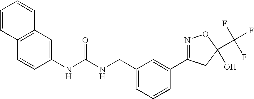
N(C(NCC1=CC=CC(C2=NOC(C(F)(F)F)(O)C2)=C1)=O)C1=CC2=C(C=C1)C=CC=C2
